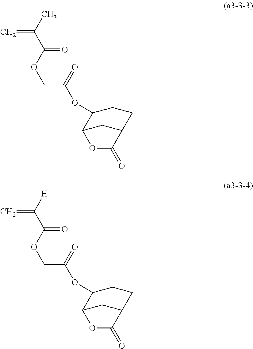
O(C(COC(C(C)=C)=O)=O)C1C2CC(CC1)C(=O)O2.O(C(COC(C([H])=C)=O)=O)C1C2CC(CC1)C(=O)O2
